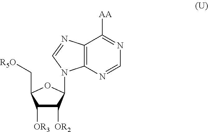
C1([OR3])C([OR2])C(N2C3=C(C([AA])=NC=N3)N=C2)OC1C[R5O]
